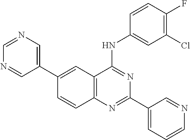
C12=C(N=C(C3=CC=CN=C3)N=C1NC1=CC(Cl)=C(F)C=C1)C=CC(C1=CN=CN=C1)=C2
